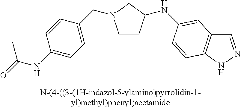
C1CC(NC2=CC3=C(NN=C3)C=C2)CN1CC1=CC=C(NC(=O)C)C=C1
